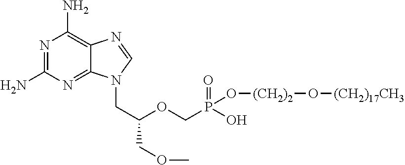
C12=NC(N)=NC(N)=C1N=CN2CC(OCP(O)(O[(CH2)2]O[(CH2)17CH3])=O)COC
